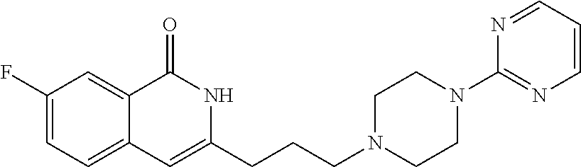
C1(F)=CC=C2C(=C1)C(=O)NC(CCCN1CCN(C3=NC=CC=N3)CC1)=C2
